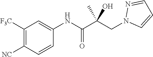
C1([F3C])=C([NC])C=CC(NC(C(CN2C=CC=N2)(C)O)=O)=C1
